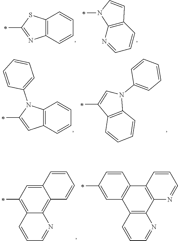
C12=C(C=CC=C1)N=C(C)S2.C12=C(N=CC=C1)N(C)C=C2.C12=C(C=CC=C1)C=C(C)N2C1=CC=CC=C1.C12=C(C=CC=C1)C(C)=CN2C1=CC=CC=C1.C12=CC(C)=C3C(=C1C=CC=C2)N=CC=C3.C12=C(C3=C(C4=C1C=CC=N4)N=CC=C3)C=C(C)C=C2
